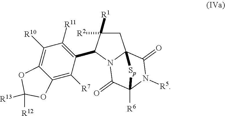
C1C([R2])([R1])C(C2=C([R11])C([R10])=C3C(=C2[R7])OC([R12])([R13])O3)N2C13C(=O)N([R5])C([R6])(C2=O)[Sp]3
